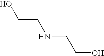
C(CNCCO)O
